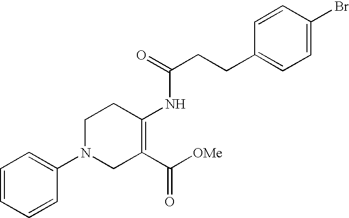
C1=CC=CC(N2CC(C([OMe])=O)=C(NC(CCC3=CC=C(Br)C=C3)=O)CC2)=C1
